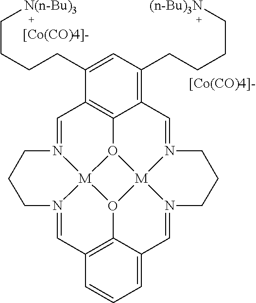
C1=N2[M]34O5C6=C1C(CCCC[N(n-Bu)3])=CC(CCCC[(n-Bu)3N])=C6C=N1[M]56O3C3=C(C=N4CCC2)C=CC=C3C=N6CCC1.[[Co(CO)4]-].[[Co(CO)4]-]
